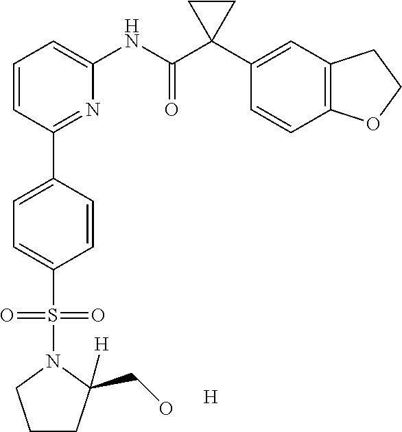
C1CC(CO)([H])N(S(C2=CC=C(C3=NC(NC(C4(C5=CC6=C(C=C5)OCC6)CC4)=O)=CC=C3)C=C2)(=O)=O)C1.[H]
